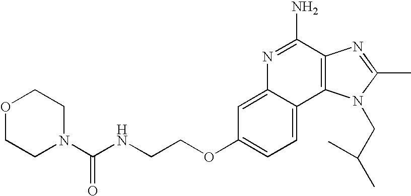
C1=C2C(=CC=C1OCCNC(N1CCOCC1)=O)C1=C(C(N)=N2)N=C(C)N1CC(C)C
